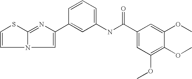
C1=CC=C(NC(=O)C2=CC(OC)=C(OC)C(OC)=C2)C=C1C1=CN2C(=N1)SC=C2
